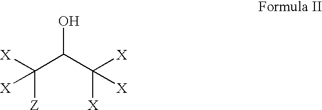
C(C(C([X])([X])[X])O)([X])([Z])[X]
